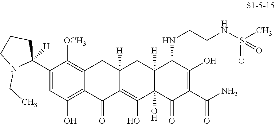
C1([OCH3])=C2CC3([H])CC4([H])C(NCCNS(C)(=O)=O)C(O)=C(C(=O)N)C(=O)C4(O)C(O)=C3C(=O)C2=C(O)C=C1C1([H])CCCN1CC
